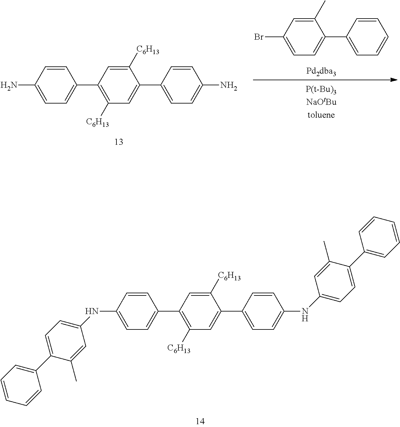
C1(NC2=CC=C(C3=CC=CC=C3)C(C)=C2)=CC=C(C2=C([C6H13])C=C(C3=CC=C(NC4=CC=C(C5=CC=CC=C5)C(C)=C4)C=C3)C([C6H13])=C2)C=C1.C1(N)=CC=C(C2=C([C6H13])C=C(C3=CC=C(N)C=C3)C([C6H13])=C2)C=C1.C1(Br)=CC=C(C2=CC=CC=C2)C(C)=C1
